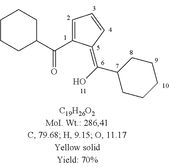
C1=C(C(C2CCCCC2)=O)C(=C(O)C2CCCCC2)C=C1
